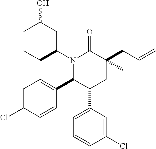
C1=C(Cl)C=CC(C2C(C3=CC=CC(Cl)=C3)CC(CC=C)(C)C(=O)N2C(CC)CC(O)C)=C1
